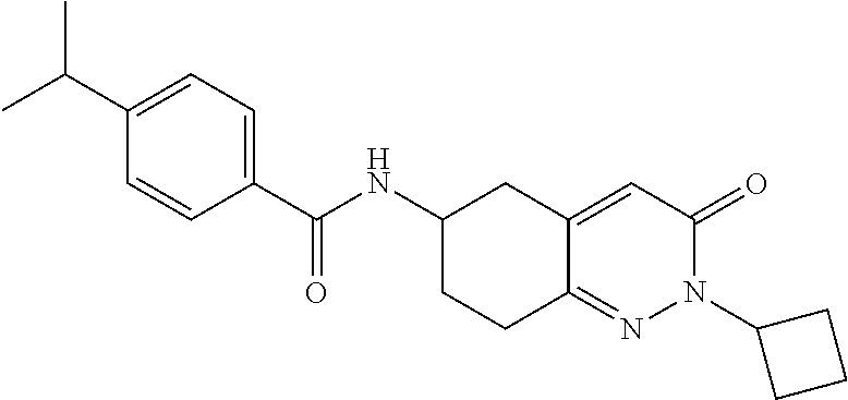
C1(C(C)C)=CC=C(C(NC2CCC3=NN(C4CCC4)C(=O)C=C3C2)=O)C=C1
